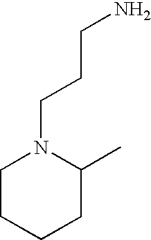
C1CCCC(C)N1CCCN
